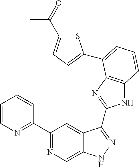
C1(C2=NC=C3C(=C2)C(C2=NC4=C(N2)C=CC=C4C2=CC=C(C(=O)C)S2)=NN3)=NC=CC=C1
